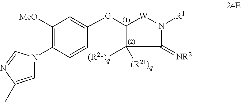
C1(=[NR2])N([R1])[W]C([G]C2=CC([MeO])=C(N3C=C(C)N=C3)C=C2)C1([(R21)q])[(R21)q]
